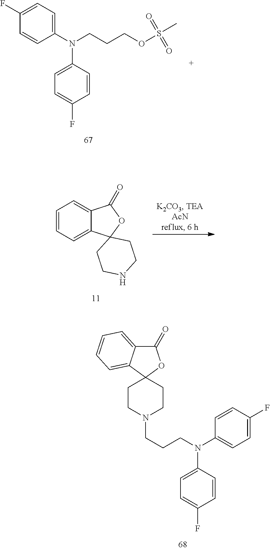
C(OS(C)(=O)=O)CCN(C1=CC=C(F)C=C1)C1=CC=C(F)C=C1.C1=CC=C2C(=C1)C(=O)OC21CCNCC1.C1(=O)C2=CC=CC=C2C2(O1)CCN(CCCN(C1=CC=C(F)C=C1)C1=CC=C(F)C=C1)CC2
